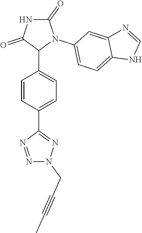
C1=CC(C2=NN(CC#CC)N=N2)=CC=C1C1N(C2=CC=C3C(=C2)N=CN3)C(=O)NC1=O
